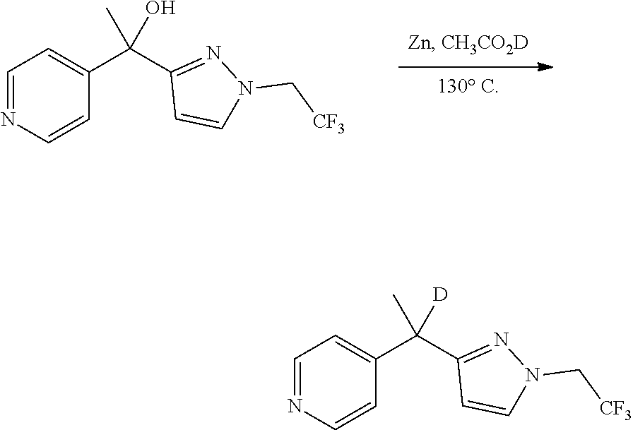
C1=NC=CC(C(C2=NN(C[CF3])C=C2)(C)O)=C1.C1=NC=CC(C(C2=NN(C[CF3])C=C2)(C)[D])=C1
